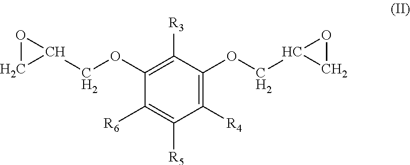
C1(OCC2OC2)=C([R3])C(OCC2CO2)=C([R4])C([R5])=C1[R6]
